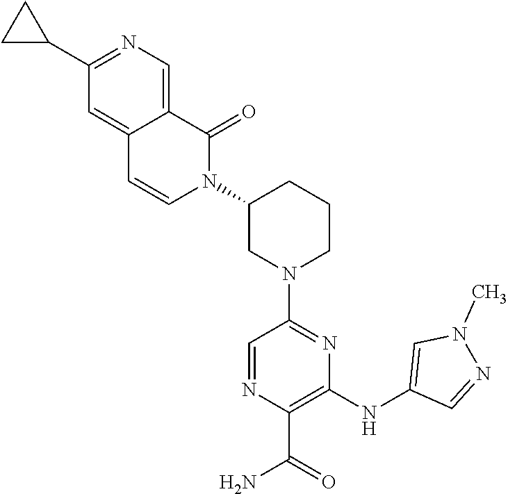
C1=NC(C(=O)N)=C(NC2=CN(C)N=C2)N=C1N1CCCC(N2C(=O)C3=CN=C(C4CC4)C=C3C=C2)C1
